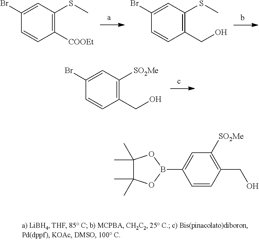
C1(Br)=CC([SO2Me])=C(CO)C=C1.C1(Br)=CC(SC)=C([COOEt])C=C1.C1(Br)=CC(SC)=C(CO)C=C1.C1=CC(CO)=C([SO2Me])C=C1B1OC(C)(C)C(C)(C)O1
